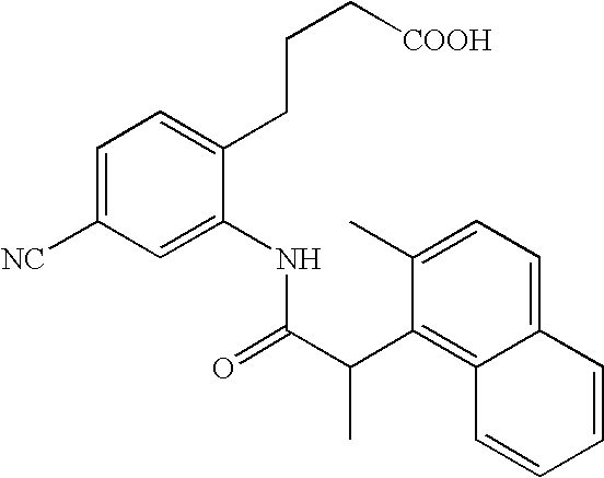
C1=C([NC])C=C(NC(C(C2=C3C(=CC=C2C)C=CC=C3)C)=O)C(CCC[COOH])=C1
